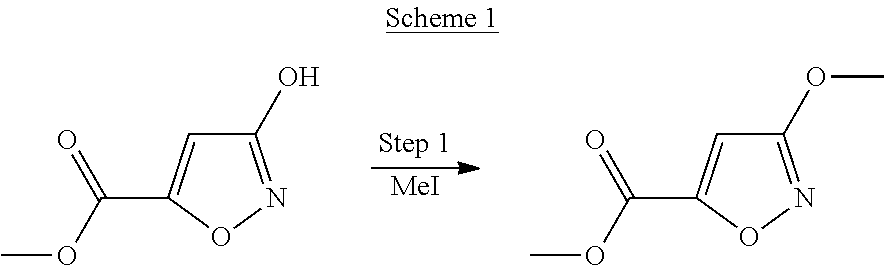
[MeI].C1(O)=NOC(C(OC)=O)=C1.C1(OC)=NOC(C(OC)=O)=C1
